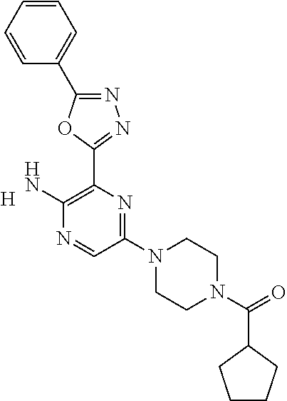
[H].C1(N2CCN(C(=O)C3CCCC3)CC2)=NC(C2=NN=C(C3=CC=CC=C3)O2)=C(N)N=C1
